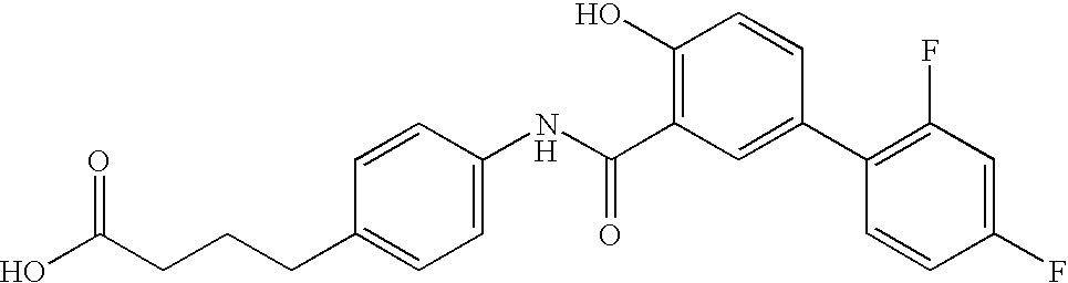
C1=CC(NC(C2=C(O)C=CC(C3=C(F)C=C(F)C=C3)=C2)=O)=CC=C1CCCC(O)=O.[H]
